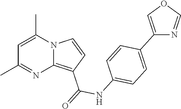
C1=C(C)N2C(=C(C(=O)NC3=CC=C(C4=COC=N4)C=C3)C=C2)N=C1C
